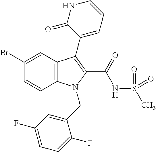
C12=C(C=C(Br)C=C1)C(C1=CC=CNC1=O)=C(C(=O)NS(C)(=O)=O)N2CC1=CC(F)=CC=C1F
